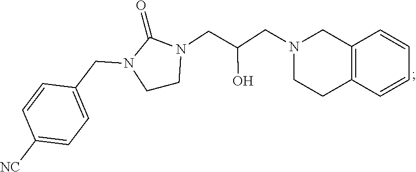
C1CN(CC(CN2CCC3=C(C2)C=CC=C3)O)C(=O)N1CC1=CC=C([NC])C=C1
